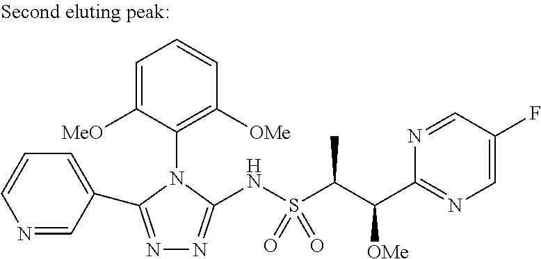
N1=C(C2=CC=CN=C2)N(C2=C([OMe])C=CC=C2[MeO])C(NS(C(C(C2=NC=C(F)C=N2)[OMe])C)(=O)=O)=N1
